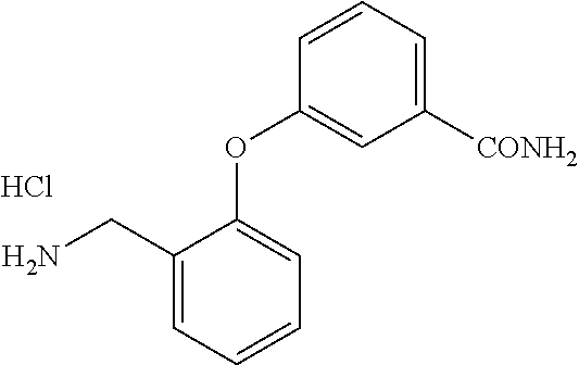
NCC1=CC=CC=C1OC1=CC([CONH2])=CC=C1.Cl
